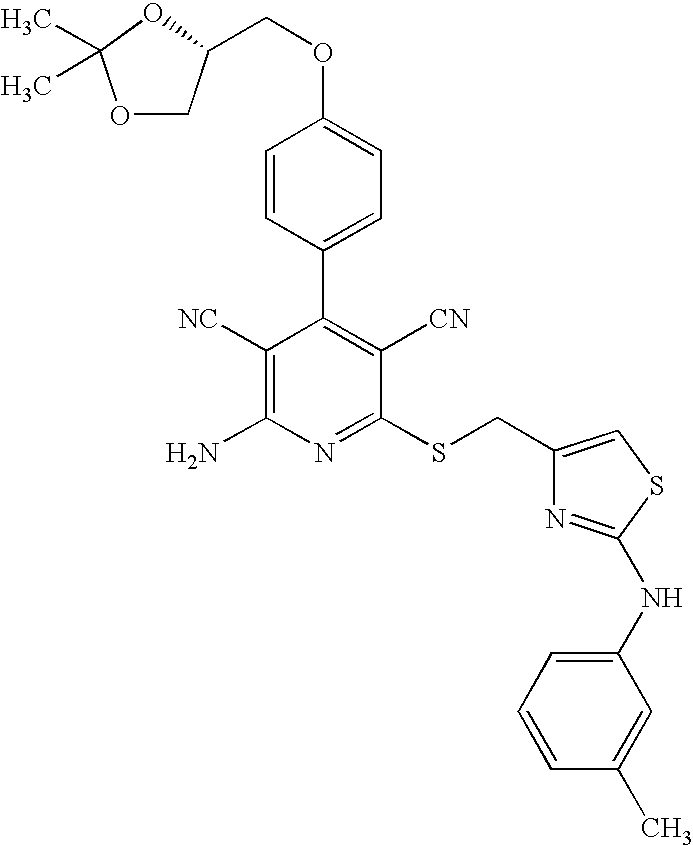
O1CC(COC2=CC=C(C3=C([CN])C(SCC4=CSC(NC5=CC=CC(C)=C5)=N4)=NC(N)=C3[NC])C=C2)OC1(C)C
